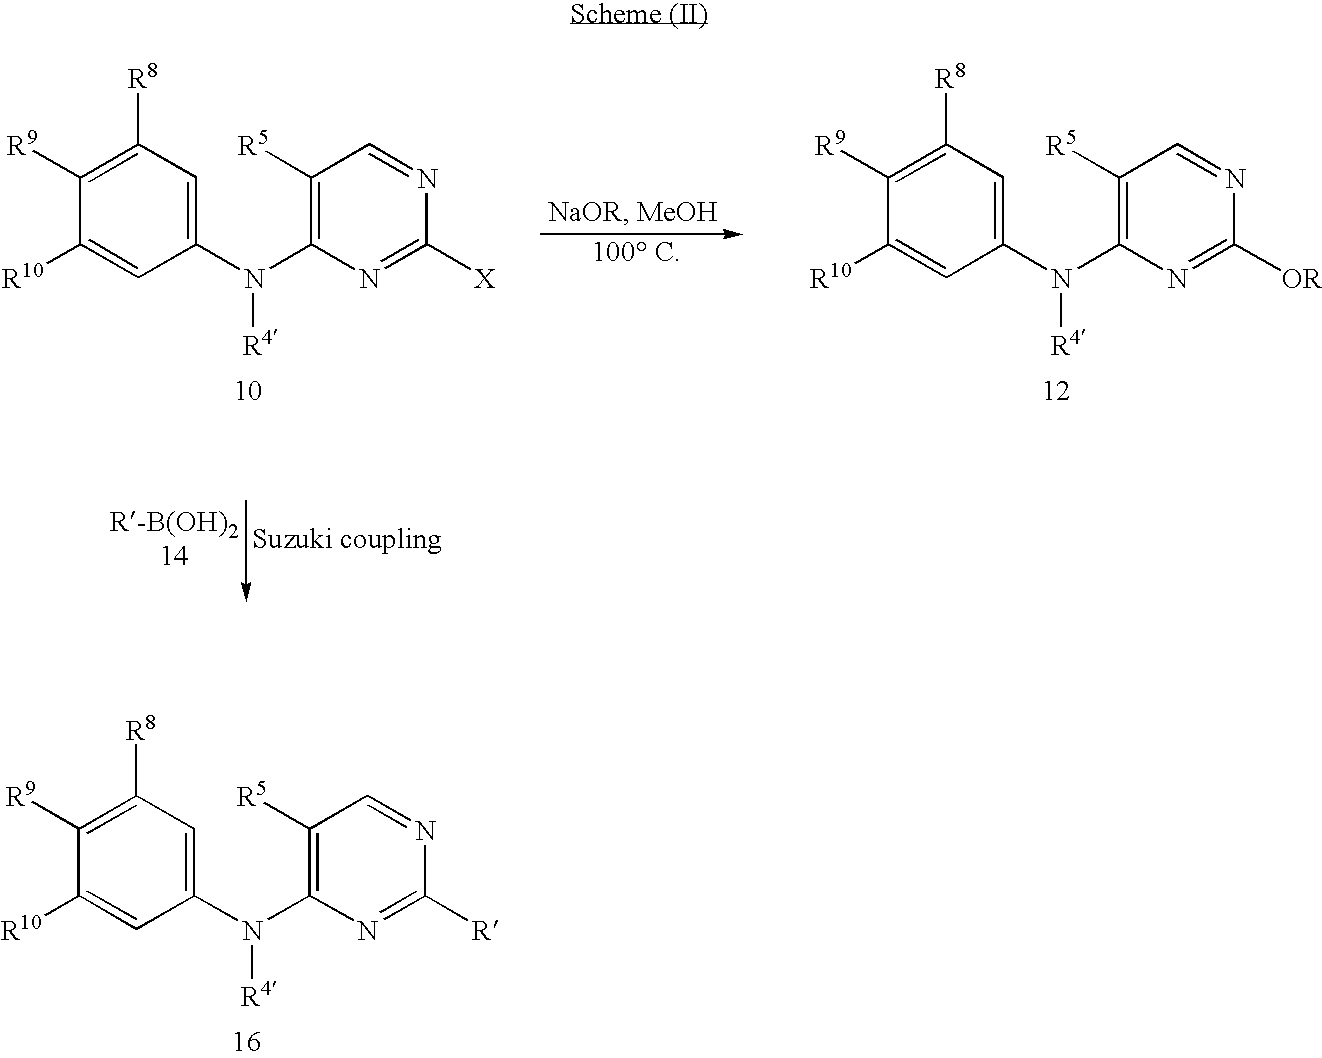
C1([R9])=C([R8])C=C(N(C2=C([R5])C=NC([R])=N2)[R4])C=C1[R10].C1([R9])=C([R8])C=C(N(C2=C([R5])C=NC([X])=N2)[R4])C=C1[R10].C1([R9])=C([R8])C=C(N(C2=C([R5])C=NC([OR])=N2)[R4])C=C1[R10]
